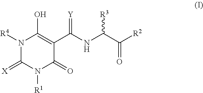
N1([R4])C(=[X])N([R1])C(=O)C(C(NC(C(=O)[R2])[R3])=[Y])=C1O
